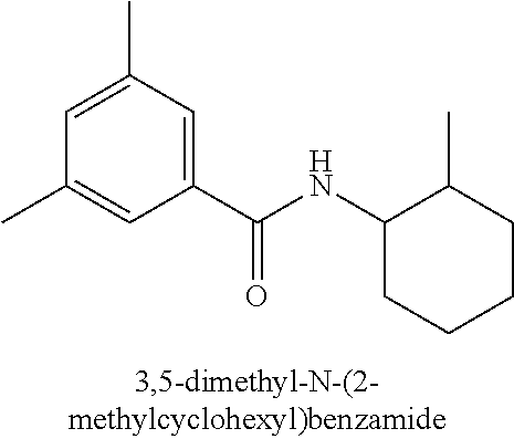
C1(C(NC2C(C)CCCC2)=O)=CC(C)=CC(C)=C1
